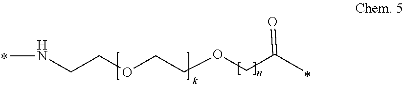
C(COCCOCC(C)=O)NC
